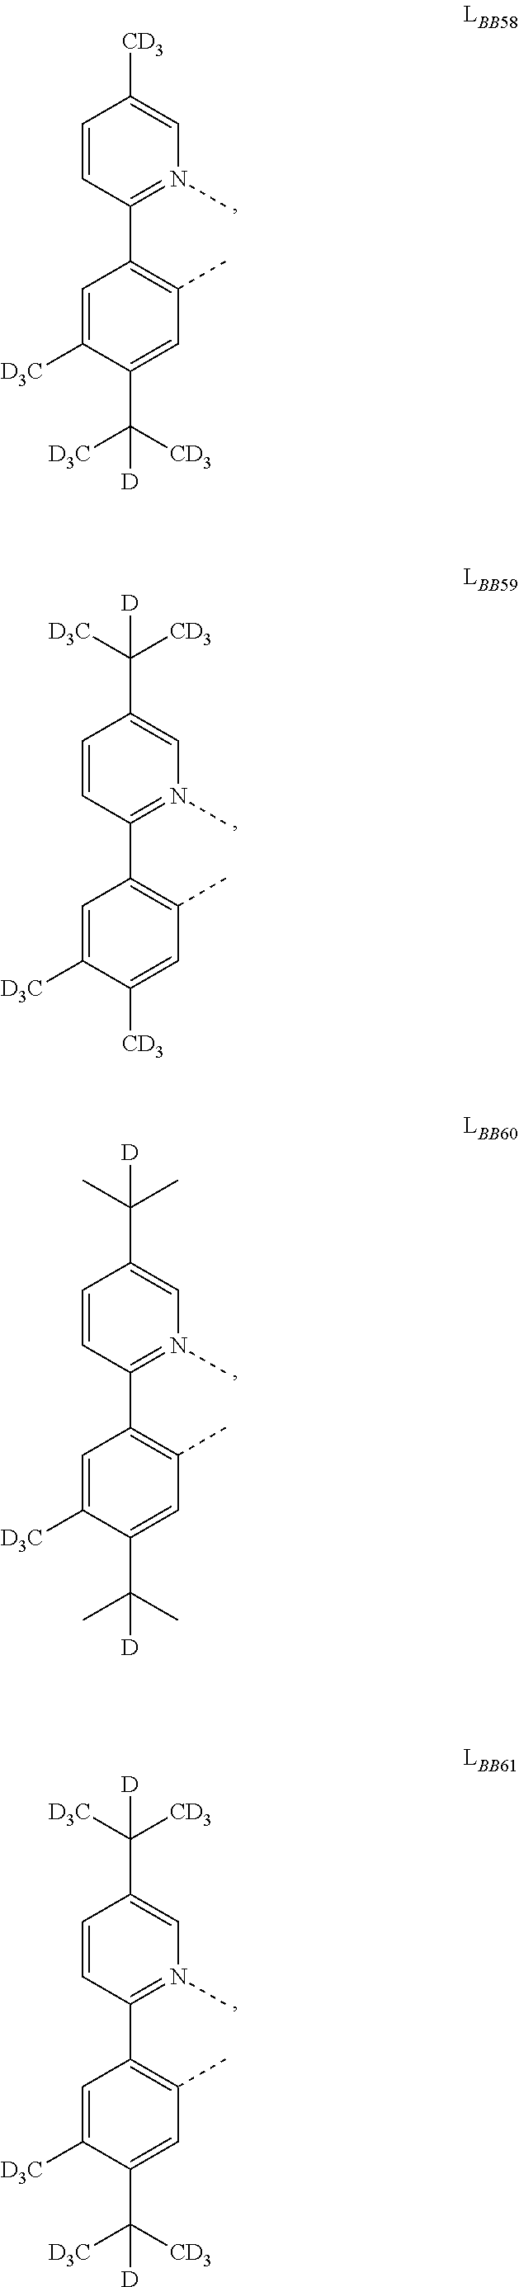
C1=CC(C2=C(C)C=C(C([D3C])([CD3])[D])C([D3C])=C2)=N(C)C=C1[CD3].C1=CC(C2=C(C)C=C([CD3])C([D3C])=C2)=N(C)C=C1C([D3C])([CD3])[D].C1=CC(C2=C(C)C=C(C(C)(C)[D])C([D3C])=C2)=N(C)C=C1C(C)(C)[D].C1=CC(C2=C(C)C=C(C([D3C])([CD3])[D])C([D3C])=C2)=N(C)C=C1C([D3C])([CD3])[D]
